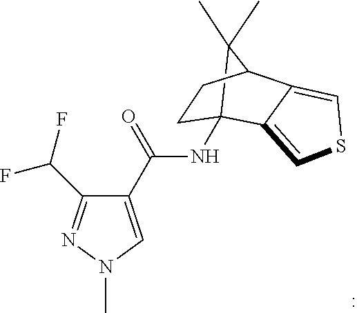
C12(NC(C3=CN(C)N=C3C(F)F)=O)C3=CSC=C3C(CC1)C2(C)C
